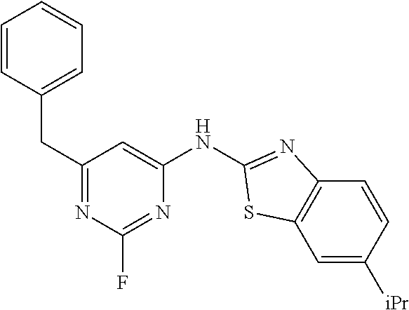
C1(CC2=CC=CC=C2)=NC(F)=NC(NC2=NC3=C(C=C([iPr])C=C3)S2)=C1
